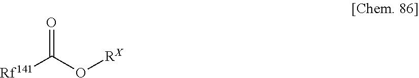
[Rf141]C(O[RX])=O
